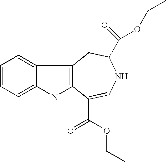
C12=CC=CC=C1NC1=C2CC(C(OCC)=O)NC=C1C(=O)OCC
